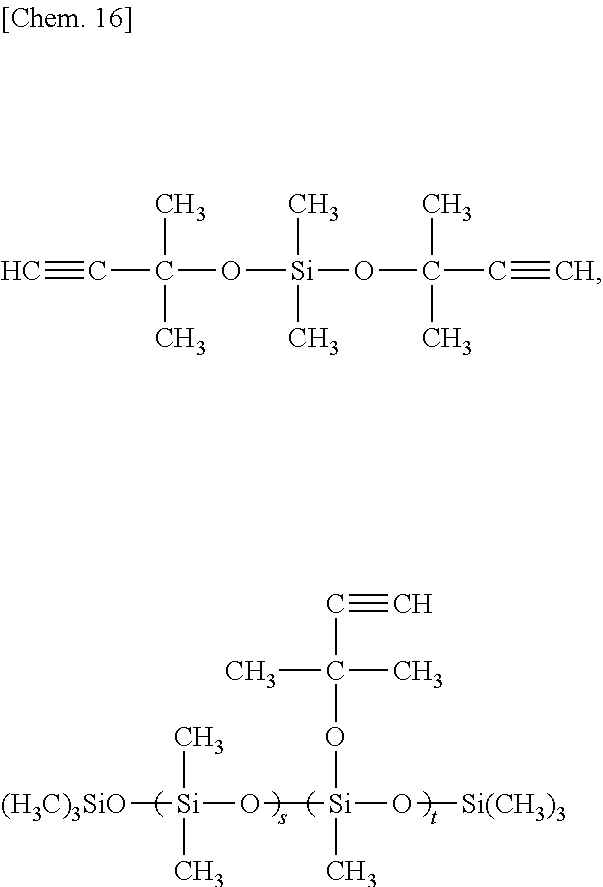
[(H3C)3SiO][Si](O[Si](O[Si(CH3)3])(OC(C#C)(C)C)C)(C)C.C(C(O[Si](OC(C#C)(C)C)(C)C)(C)C)#C
